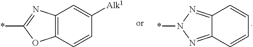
C12=NN(*)N=C1C=CC=C2.C12=C(N=C(*)O1)C=C([Alk1])C=C2
